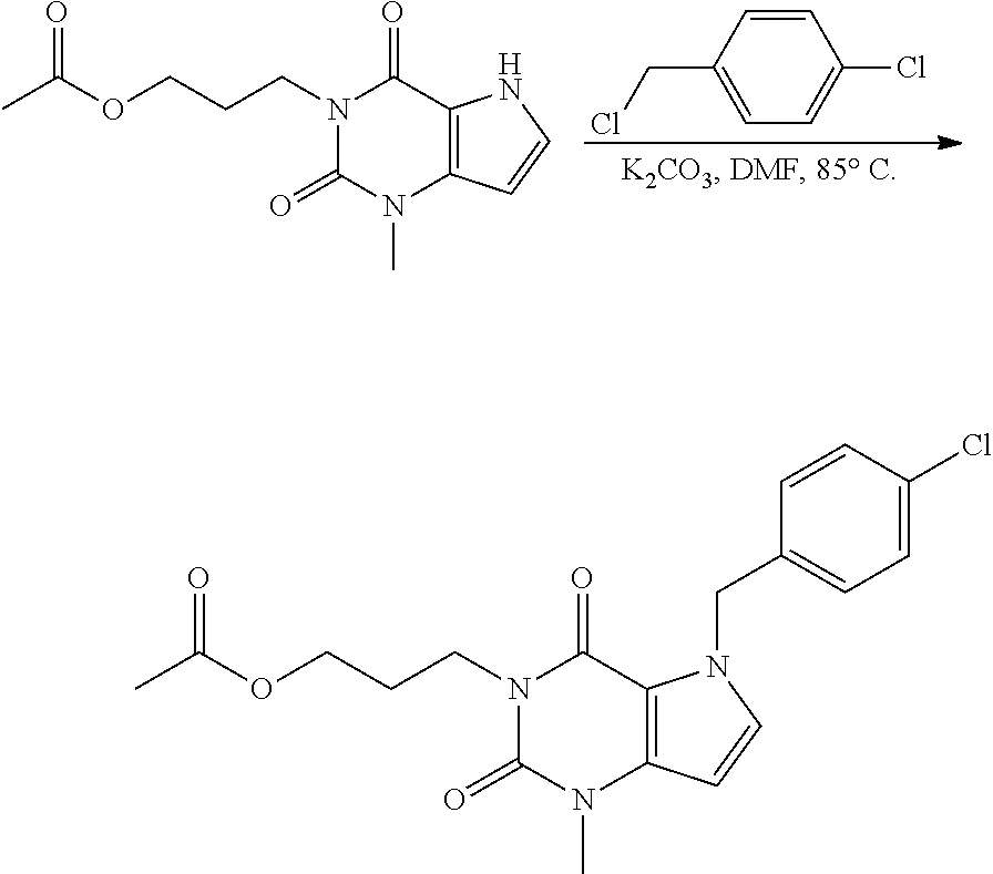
C1=CC(CCl)=CC=C1Cl.N1(CCCOC(C)=O)C(=O)N(C)C2=C(C1=O)NC=C2.N1(CCCOC(C)=O)C(=O)N(C)C2=C(C1=O)N(CC1=CC=C(Cl)C=C1)C=C2
